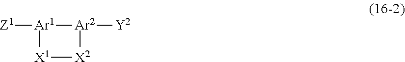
[Z1][Ar1]1[Ar2]([Y2])[X2][X1]1
